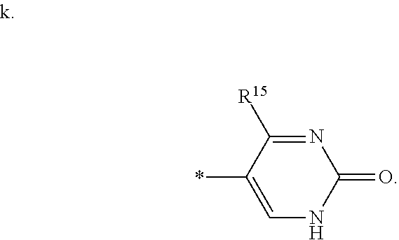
C1=C(*)C([R15])=NC(=O)N1
